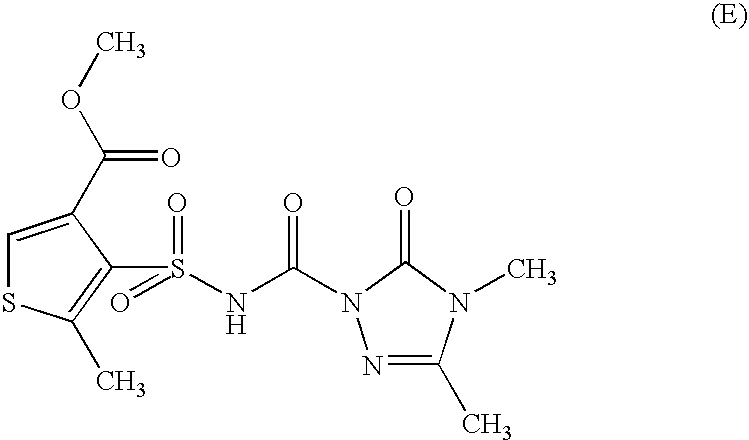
N1=C(C)N(C)C(=O)N1C(=O)NS(C1=C(C)SC=C1C(OC)=O)(=O)=O
